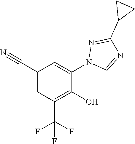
C1=C(C#N)C=C(N2N=C(C3CC3)N=C2)C(O)=C1C(F)(F)F
